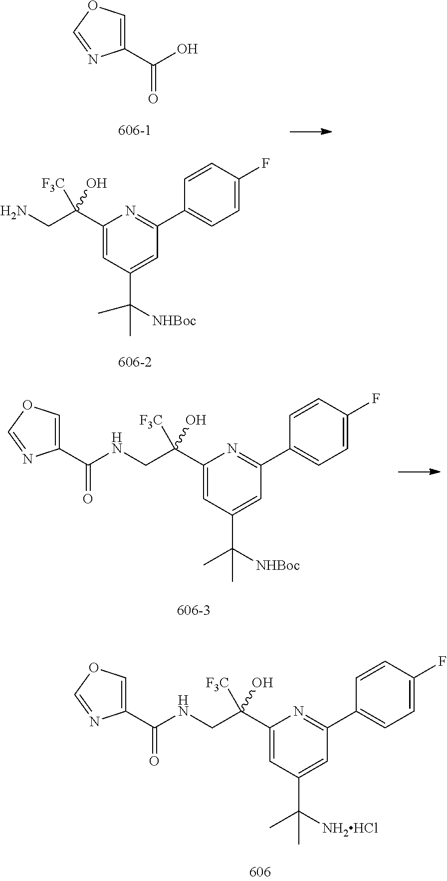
C1(C(O)=O)=COC=N1.C1(C(CN)([F3C])O)=CC(C([NHBoc])(C)C)=CC(C2=CC=C(F)C=C2)=N1.C1(C(CNC(C2=COC=N2)=O)([F3C])O)=CC(C([NHBoc])(C)C)=CC(C2=CC=C(F)C=C2)=N1.C1(C(CNC(C2=COC=N2)=O)([F3C])O)=CC(C([NH2HCl])(C)C)=CC(C2=CC=C(F)C=C2)=N1
